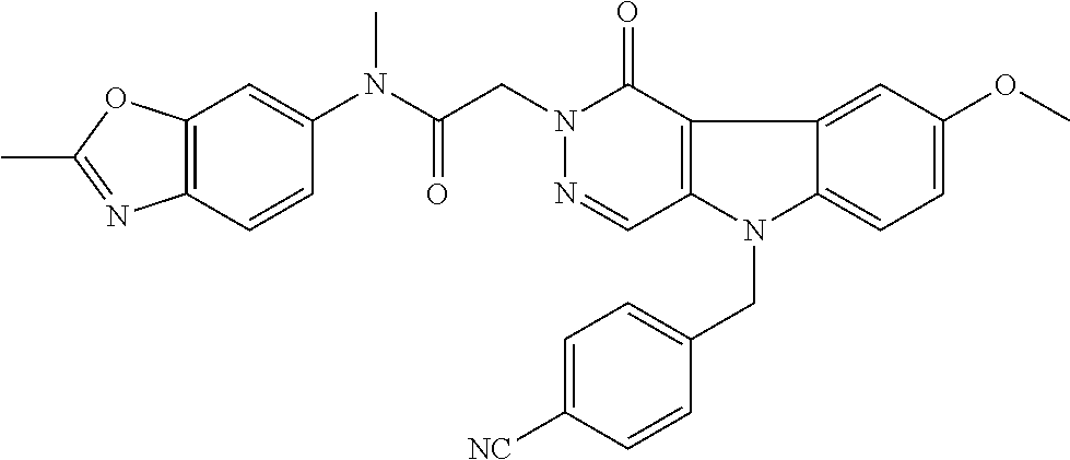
C12=C(C=CC(N(C(CN3N=CC4=C(C3=O)C3=CC(OC)=CC=C3N4CC3=CC=C([NC])C=C3)=O)C)=C1)N=C(C)O2
